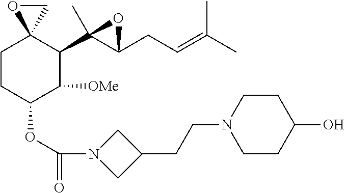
C1CC(OC(N2CC(CCN3CCC(O)CC3)C2)=O)C([OMe])C(C2(C)C(CC=C(C)C)O2)C12CO2
